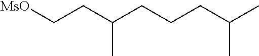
[MsO]CCC(C)CCCC(C)C
